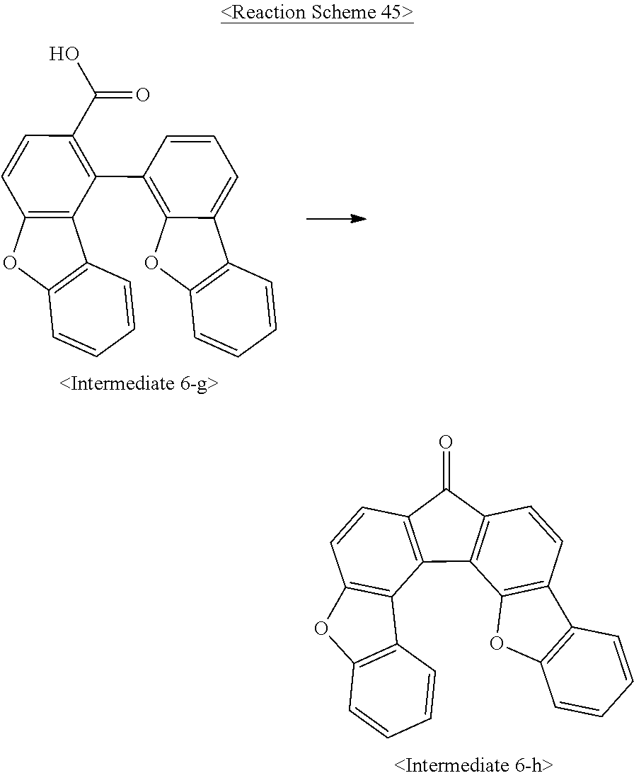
C12=C(C=CC3=C1C1=C(O3)C=CC=C1)C(=O)C1=C2C2=C(C=C1)C1=C(O2)C=CC=C1.C12=C(OC3=C1C(C1=C4C(=CC=C1)C1=C(O4)C=CC=C1)=C(C(O)=O)C=C3)C=CC=C2
